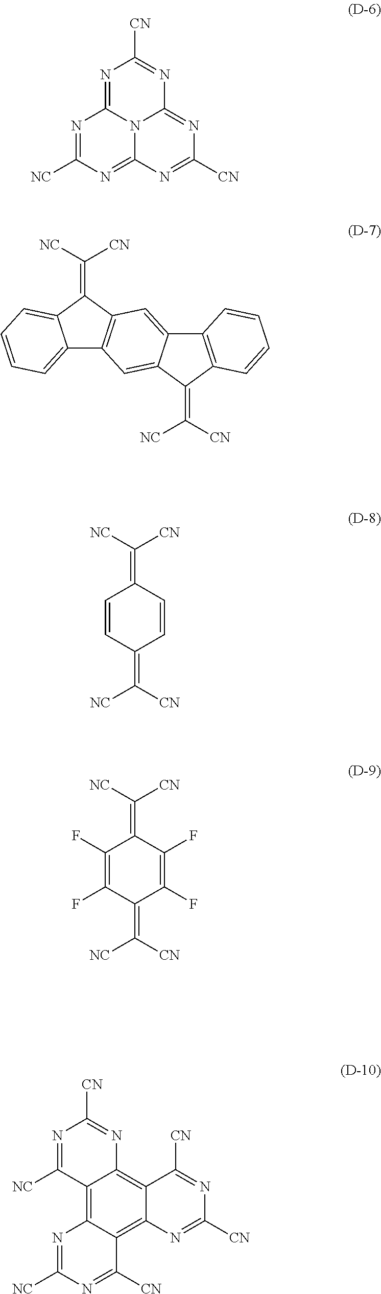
C1=CC(=C([NC])[CN])C=CC1=C([NC])[CN].N1=C([NC])N=C2N3C1=NC([CN])=NC3=NC([CN])=N2.C12=CC=CC=C1C(=C([CN])[NC])C1=C2C=C2C(=C1)C1=C(C2=C([NC])[CN])C=CC=C1.C1(F)=C(F)C(=C([NC])[CN])C(F)=C(F)C1=C([NC])[CN].C12=C3C(=C4C(=C1N=C([CN])N=C2[NC])C([CN])=NC([CN])=N4)C([CN])=NC([NC])=N3
